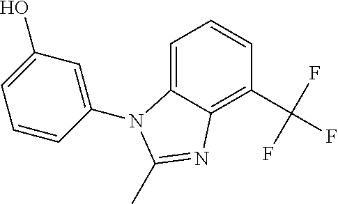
C1=C2C(=C(C(F)(F)F)C=C1)N=C(C)N2C1=CC(O)=CC=C1
